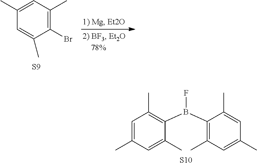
C1(Br)=C(C)C=C(C)C=C1C.[S9].C1=C(C)C=C(C)C(B(C2=C(C)C=C(C)C=C2C)F)=C1C.[S10]
